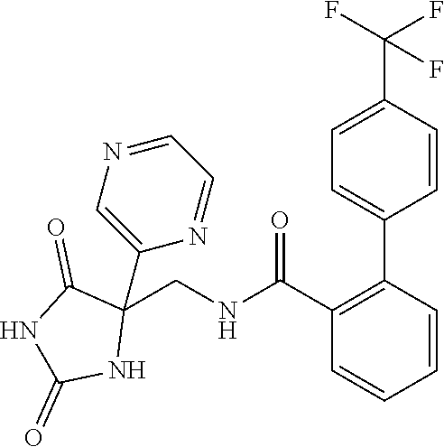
C1(CNC(C2=C(C3=CC=C(C(F)(F)F)C=C3)C=CC=C2)=O)(C2=CN=CC=N2)C(=O)NC(=O)N1
